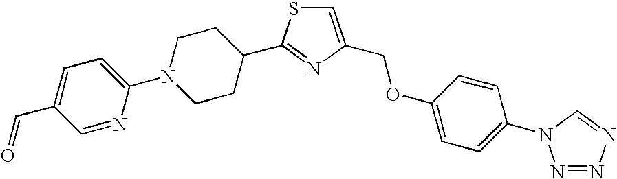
C1=C(COC2=CC=C(N3N=NN=C3)C=C2)N=C(C2CCN(C3=CC=C(C=O)C=N3)CC2)S1
